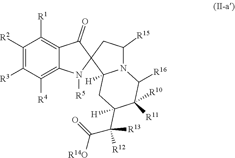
C1([R2])=C([R3])C([R4])=C2C(=C1[R1])C(=O)C1(N2[R5])C2([H])N(C([R15])C1)C([R16])C([R10])([R11])C(C([R13])([R12])C([R14O])=O)([H])C2
